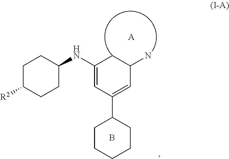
C1C([R2])CCC(NC2=CC(C3CCCCC3)=CC(N)C2)C1.[A].B
